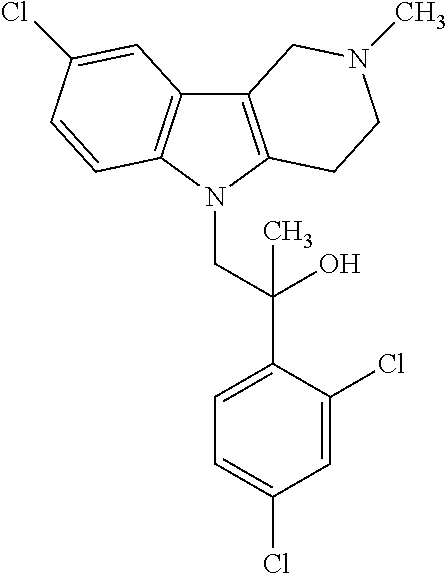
C12=C(N(CC(C3=CC=C(Cl)C=C3Cl)(O)C)C3=C1C=C(Cl)C=C3)CCN(C)C2
